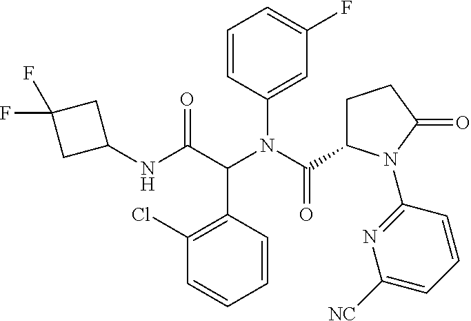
C1=CC(C(C(NC2CC(F)(F)C2)=O)N(C(=O)C2CCC(=O)N2C2=NC([NC])=CC=C2)C2=CC(F)=CC=C2)=C(Cl)C=C1
